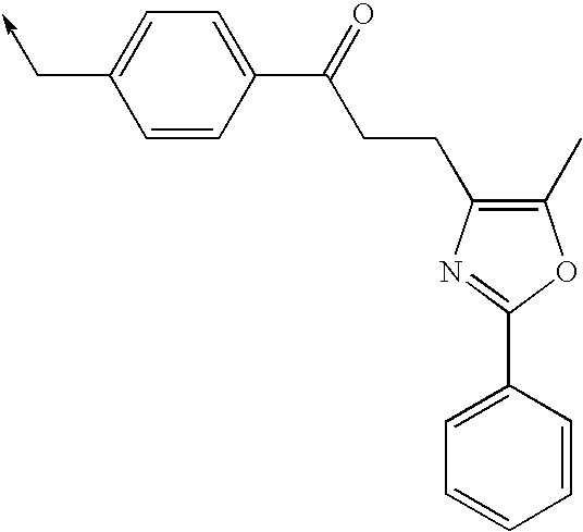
C1=C(C->C)C=CC(C(=O)CCC2=C(C)OC(C3=CC=CC=C3)=N2)=C1
